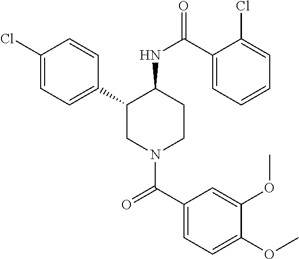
C1(Cl)=CC=C(C2CN(C(C3=CC=C(OC)C(OC)=C3)=O)CCC2NC(=O)C2=CC=CC=C2Cl)C=C1
